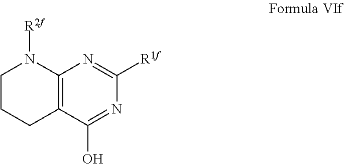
C12=C(C(O)=NC([R1f])=N1)CCCN2[R2f]
